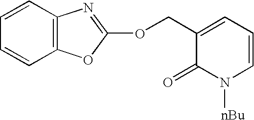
C1=CC2=C(C=C1)N=C(OCC1=CC=CN([nBu])C1=O)O2
